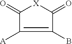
C1(B)=C([A])C(=O)[X]C1=O
